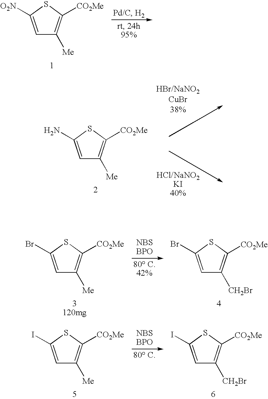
C1=C([O2N])SC([CO2Me])=C1[Me].C1=C(N)SC([CO2Me])=C1[Me].C1=C(Br)SC([CO2Me])=C1[Me].C1=C(I)SC([CO2Me])=C1[Me].C1=C(Br)SC([CO2Me])=C1[CH2Br].C1=C(I)SC([CO2Me])=C1[CH2Br]
